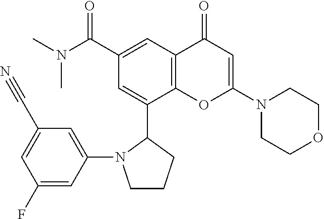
C12=C(C=C(C(N(C)C)=O)C=C1C1N(C3=CC(C#N)=CC(F)=C3)CCC1)C(=O)C=C(N1CCOCC1)O2
